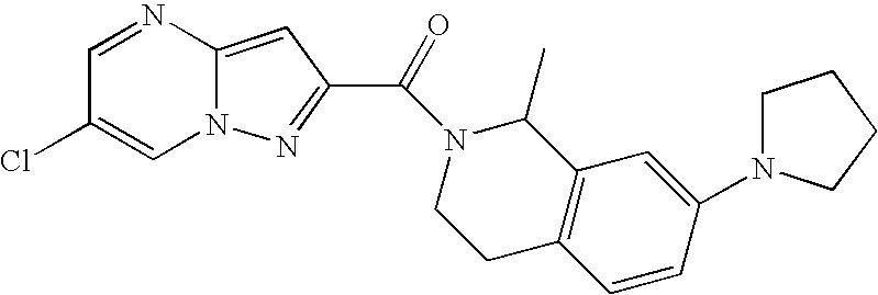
N1=CC(Cl)=CN2C1=CC(C(=O)N1CCC3=C(C1C)C=C(N1CCCC1)C=C3)=N2
